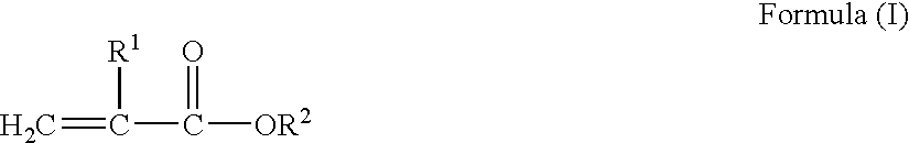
C=C([R1])C([OR2])=O
